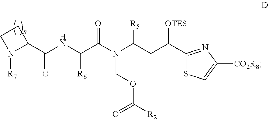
C1CN([R7])C1C(NC(C(N(C(CC([OTES])C1=NC([CO2R8])=CS1)[R5])COC([R2])=O)=O)[R6])=O
